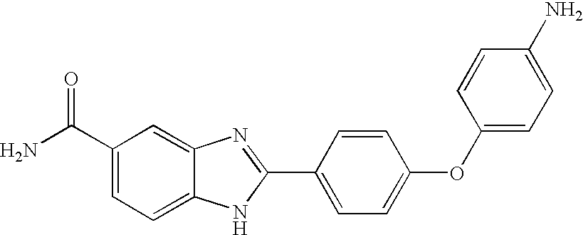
C1(C(N)=O)=CC=C2C(=C1)N=C(C1=CC=C(OC3=CC=C(N)C=C3)C=C1)N2
